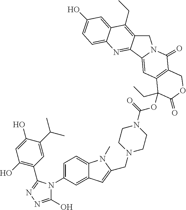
OC1=CC=C2C(=C1)C(CC)=C1C(=N2)C2=CC3=C(C(=O)N2C1)COC(=O)C3(OC(N1CCN(CC2=CC3=CC(N4C(O)=NN=C4C4=C(O)C=C(O)C(C(C)C)=C4)=CC=C3N2C)CC1)=O)CC
